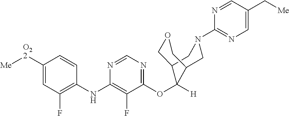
C1=CC(NC2=C(F)C(OC3([H])C4COCC3CN(C3=NC=C(C[Me])C=N3)C4)=NC=N2)=C(F)C=C1[O22][Me]
